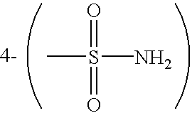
NS(C)(=O)=O
